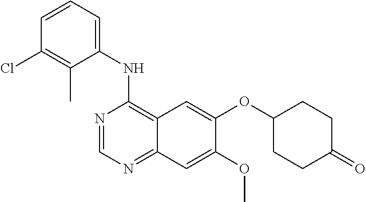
C1(NC2=C3C(=NC=N2)C=C(OC)C(OC2CCC(=O)CC2)=C3)=CC=CC(Cl)=C1C
